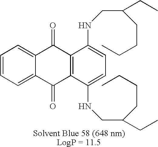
C1=CC=C2C(=C1)C(=O)C1=C(C2=O)C(NCC(CCCC)CC)=CC=C1NCC(CCCC)CC
